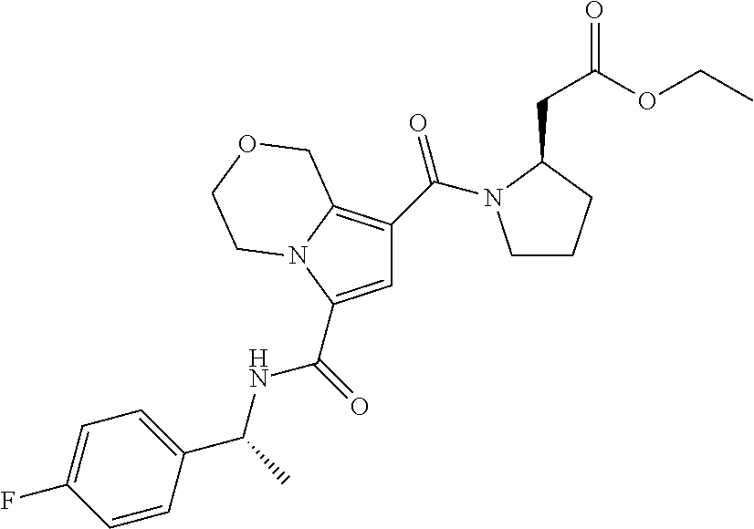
C1=C(C(=O)NC(C)C2=CC=C(F)C=C2)N2C(=C1C(=O)N1CCCC1CC(OCC)=O)COCC2
